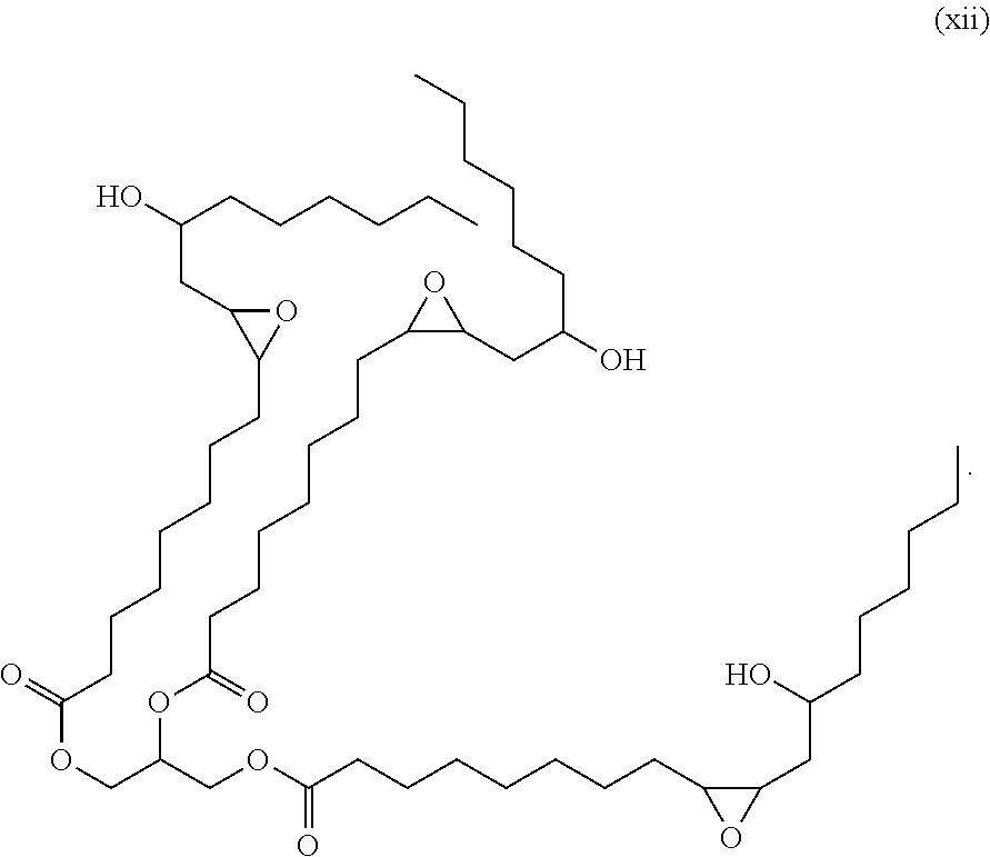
O1C(CC(O)CCCCCC)C1CCCCCCCC(OCC(COC(CCCCCCCC1OC1CC(CCCCCC)O)=O)OC(CCCCCCCC1C(CC(O)CCCCCC)O1)=O)=O
